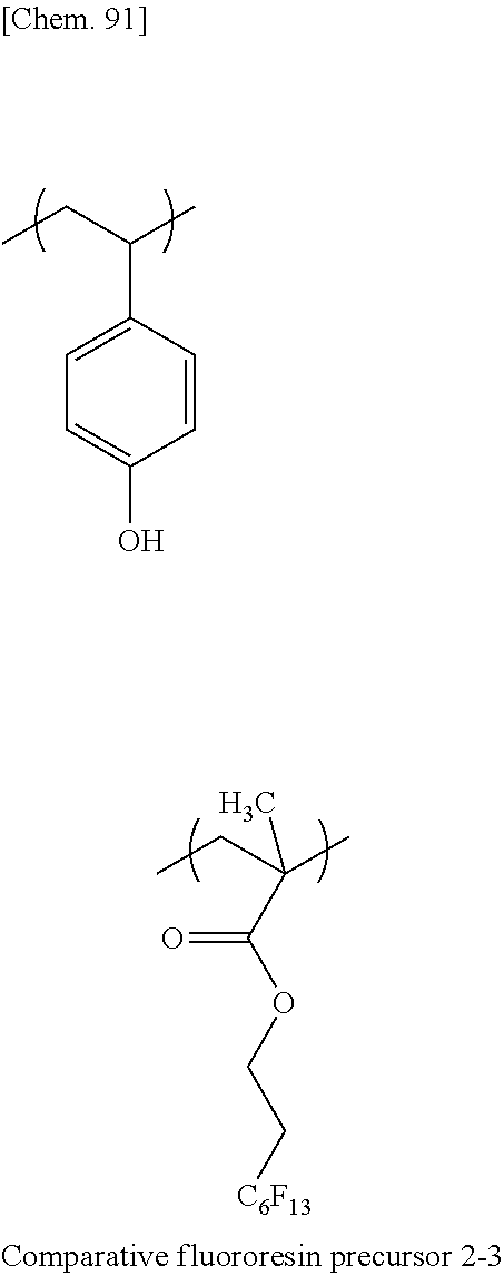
C(CC)(C)C1=CC=C(O)C=C1.C(CC)(C)(C)C(=O)OCC[C6F13]
